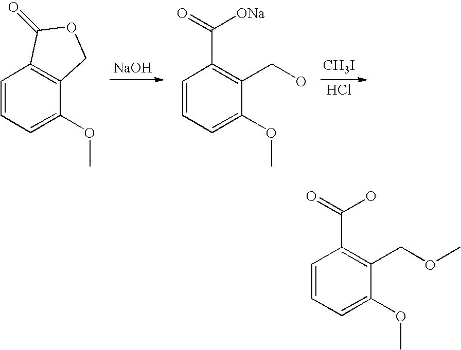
C1=CC=C(OC)C(COC)=C1C(=O)O.[NaOH].[CH3I].C1=CC=C(OC)C2=C1C(=O)OC2.C1=CC=C(OC)C(CO)=C1C(=O)[ONa].Cl
